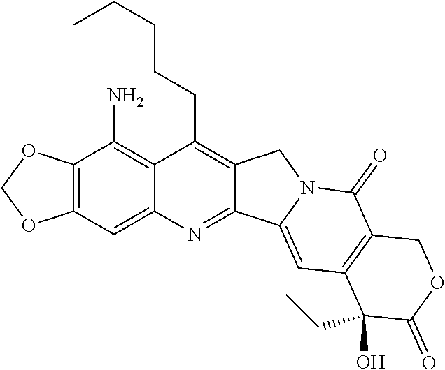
O1COC2=C1C(N)=C1C(CCCCC)=C3C(=NC1=C2)C1=CC2=C(C(=O)N1C3)COC(=O)C2(CC)O
